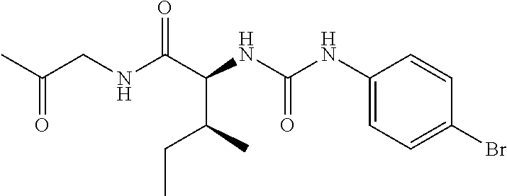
C(C)C(C(NC(=O)NC1=CC=C(Br)C=C1)C(NCC(C)=O)=O)C
